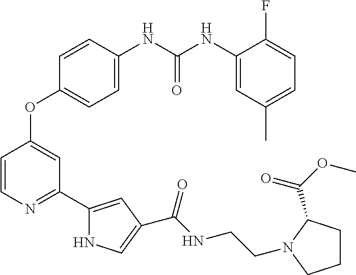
C1=CC(NC(=O)NC2=CC(C)=CC=C2F)=CC=C1OC1=CC(C2=CC(C(NCCN3C(C(OC)=O)CCC3)=O)=CN2)=NC=C1
